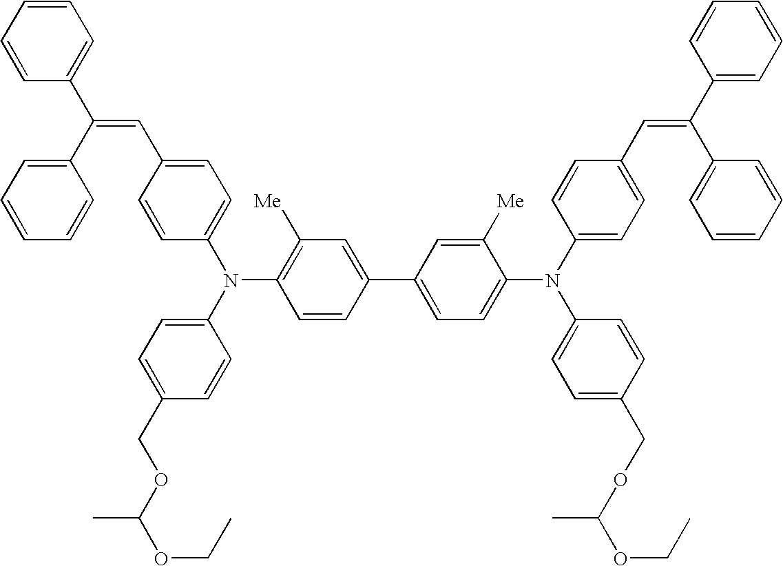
C1=CC(C=C(C2=CC=CC=C2)C2=CC=CC=C2)=CC=C1N(C1=CC=C(COC(OCC)C)C=C1)C1=C([Me])C=C(C2=CC=C(N(C3=CC=C(C=C(C4=CC=CC=C4)C4=CC=CC=C4)C=C3)C3=CC=C(COC(C)OCC)C=C3)C([Me])=C2)C=C1
